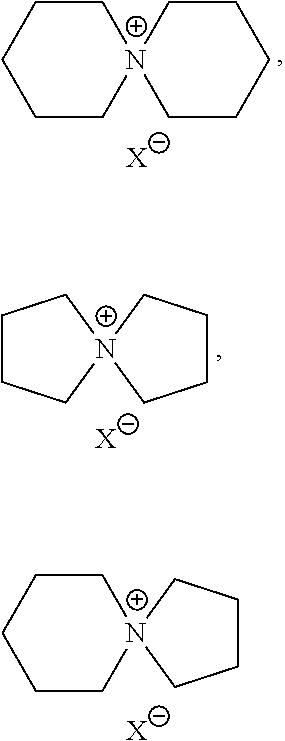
C1CCCC[N+]12CCCCC2.[X].[X].C1CC[N+]2(C1)CCCC2.[X].C1CCCC[N+]12CCCC2
